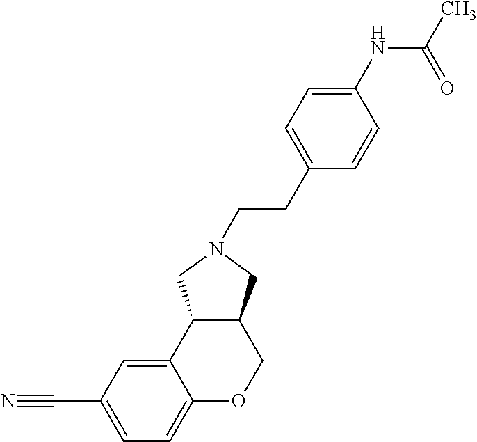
C1=C(C#N)C=C2C(=C1)OCC1C2CN(CCC2=CC=C(NC(C)=O)C=C2)C1
